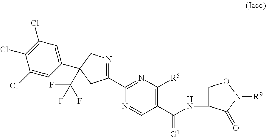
C1(Cl)=C(Cl)C=C(C2(C(F)(F)F)CN=C(C3=NC([R5])=C(C(NC4CON([R9])C4=O)=[G1])C=N3)C2)C=C1Cl
